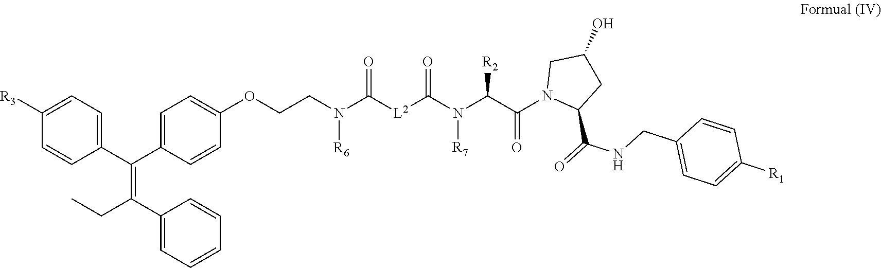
C1([R3])=CC=C(C(C2=CC=C(OCCN(C([L2]C(N(C(C(N3C(C(=O)NCC4=CC=C([R1])C=C4)CC(O)C3)=O)[R2])[R7])=O)=O)[R6])C=C2)=C(C2=CC=CC=C2)CC)C=C1
